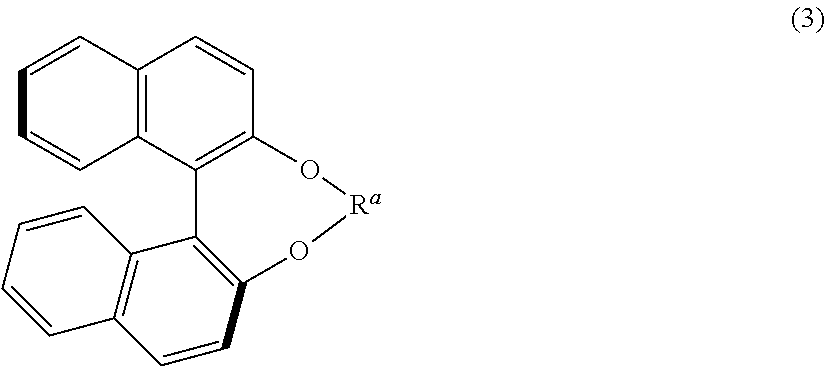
C12=C(C3=C(C=C1)O[Ra]OC1=C3C3=C(C=C1)C=CC=C3)C=CC=C2
